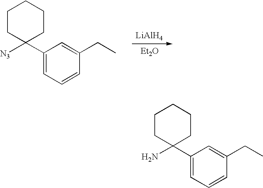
C1(C2([N3])CCCCC2)=CC=CC(CC)=C1.[Et2O].[LiAlH4].C1(C2(N)CCCCC2)=CC=CC(CC)=C1
